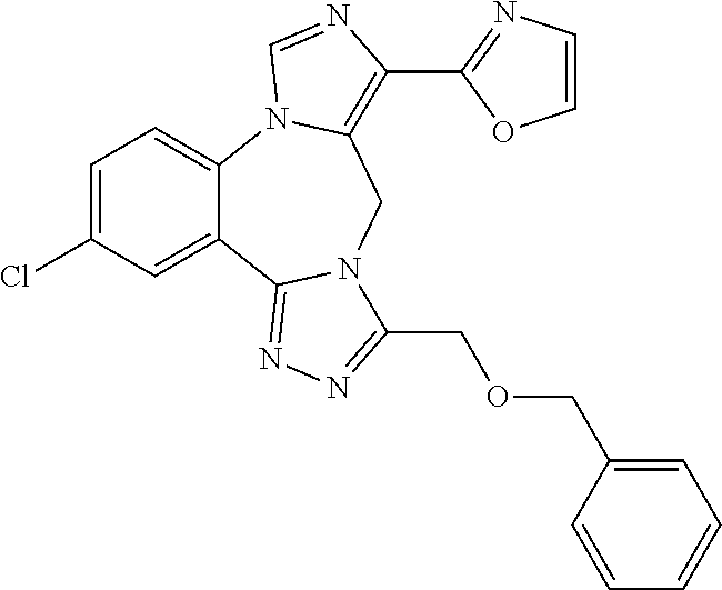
C1=C(Cl)C=C2C(=C1)N1C(=C(C3=NC=CO3)N=C1)CN1C2=NN=C1COCC1=CC=CC=C1
